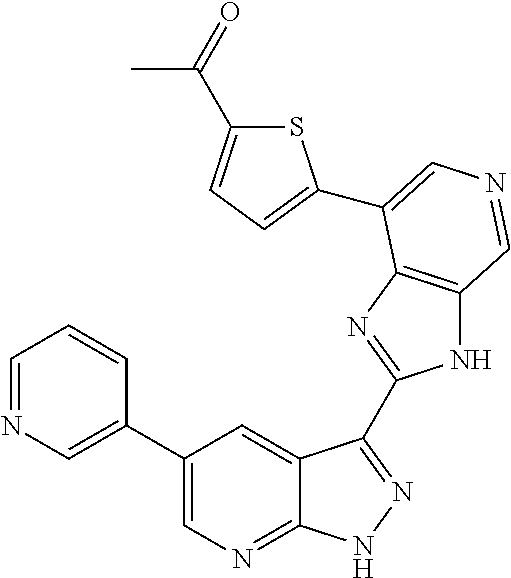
C1(C2=CN=CC=C2)=CN=C2C(=C1)C(C1=NC3=C(N1)C=NC=C3C1=CC=C(C(C)=O)S1)=NN2
